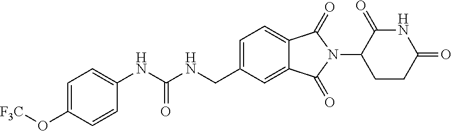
C1=C(O[F3C])C=CC(NC(NCC2=CC=C3C(=C2)C(=O)N(C2C(=O)NC(=O)CC2)C3=O)=O)=C1
